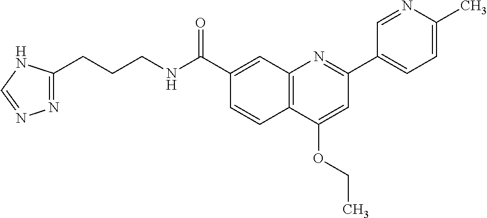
C1(C(NCCCC2=NN=CN2)=O)=CC2=C(C=C1)C(OCC)=CC(C1=CC=C(C)N=C1)=N2
